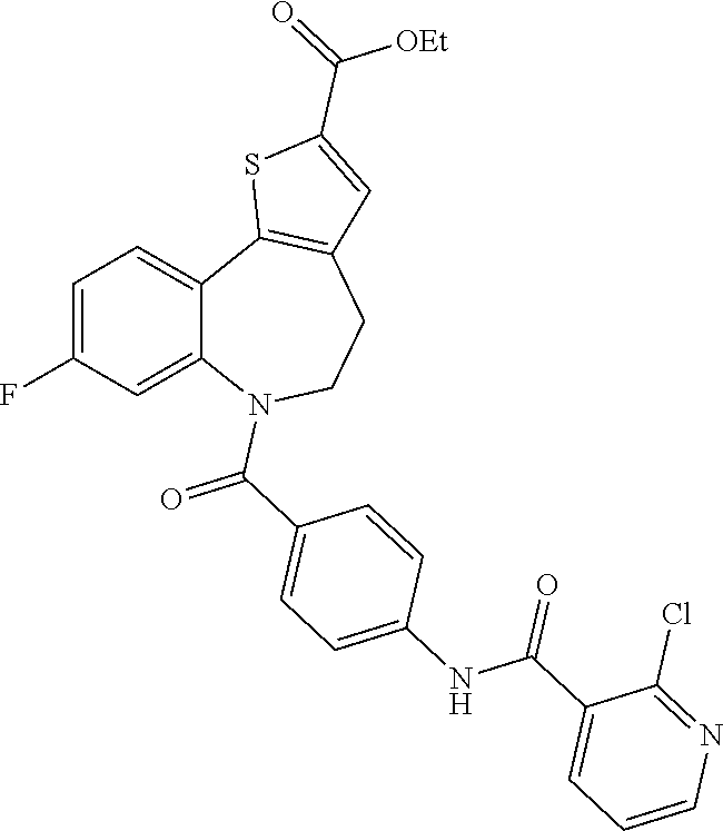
C1=C(F)C=C2C(=C1)C1=C(CCN2C(C2=CC=C(NC(C3=CC=CN=C3Cl)=O)C=C2)=O)C=C(C(=O)[OEt])S1
